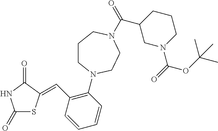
C1(=O)SC(=CC2=C(N3CCCN(C(=O)C4CN(C(=O)OC(C)(C)C)CCC4)CC3)C=CC=C2)C(=O)N1
